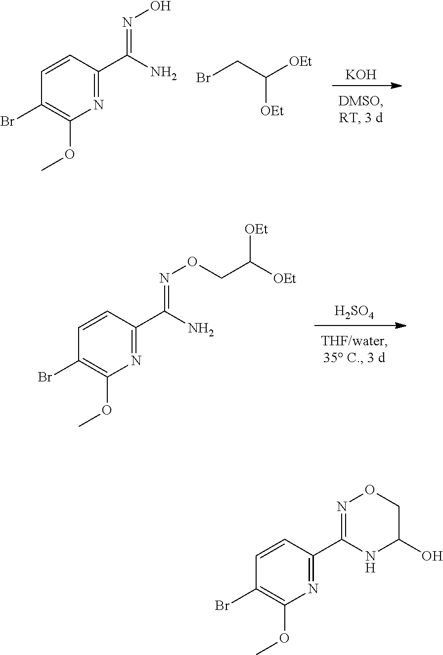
[H2SO4].C1(Br)=C(OC)N=C(C(=NOCC([OEt])[OEt])N)C=C1.[KOH].C1(Br)=C(OC)N=C(C(=NO)N)C=C1.BrCC([OEt])[OEt].C1(C2=NC(OC)=C(Br)C=C2)=NOCC(O)N1
